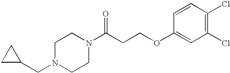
C1(CN2CCN(C(CCOC3=CC(Cl)=C(Cl)C=C3)=O)CC2)CC1
